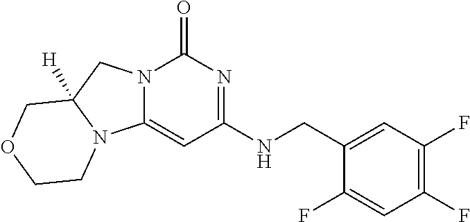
N12C(=CC(NCC3=CC(F)=C(F)C=C3F)=NC1=O)N1C([H])(C2)COCC1
